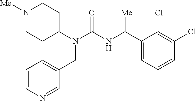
N1([Me])CCC(N(C(NC(C2=CC=CC(Cl)=C2Cl)[Me])=O)CC2=CC=CN=C2)CC1
